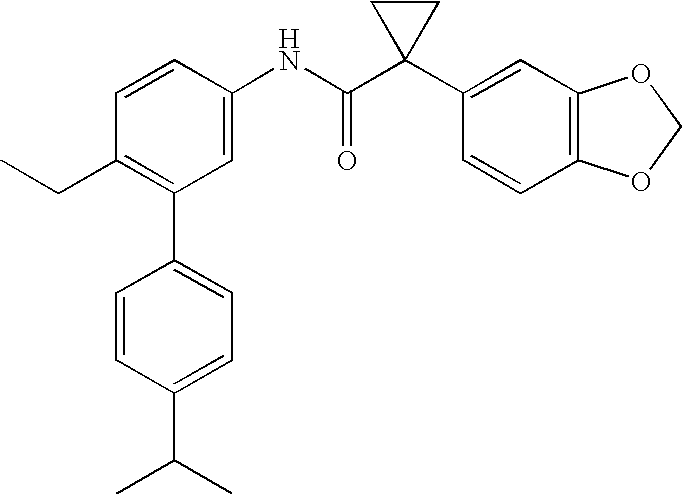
C1=C(NC(C2(C3=CC4=C(C=C3)OCO4)CC2)=O)C=CC(CC)=C1C1=CC=C(C(C)C)C=C1
